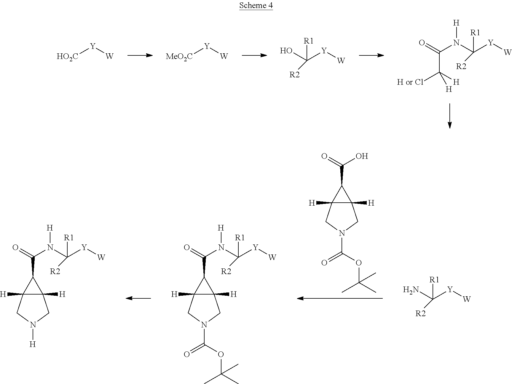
[MeO2C][Y][W].[HO2C][Y][W].OC([Y][W])([R1])[R2].C(C(=O)N(C([Y][W])([R1])[R2])[H])([H])([H or Cl])[H].C12([H])C([H])(CN(C(OC(C)(C)C)=O)C1)C2C(=O)O.C12([H])C([H])(CN([H])C1)C2C(=O)N(C([Y][W])([R1])[R2])[H].NC([Y][W])([R1])[R2].C12([H])C([H])(CN(C(OC(C)(C)C)=O)C1)C2C(=O)N(C([Y][W])([R1])[R2])[H]
